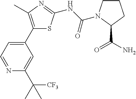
C1(C2=CC=NC(C([CF3])(C)C)=C2)=C(C)N=C(NC(=O)N2CCCC2C(=O)N)S1
